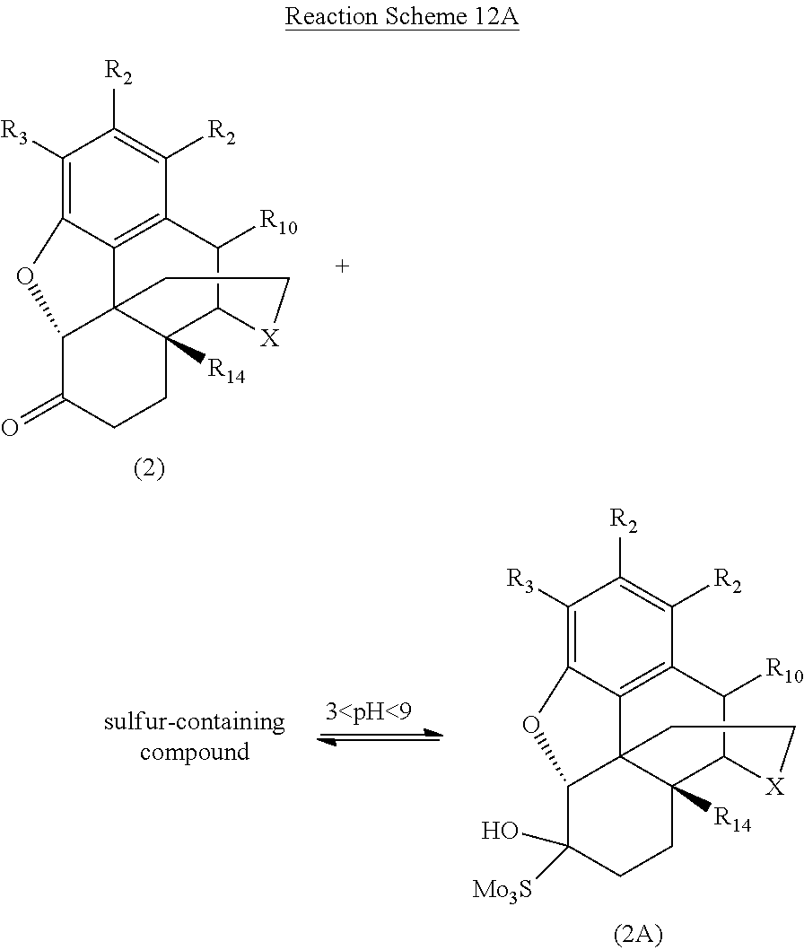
C1([R3])=C2C3=C(C([R2])=C1[R2])C([R10])C1C4([R14])C3(C(C(=O)CC4)O2)CC[X]1.C1([R3])=C2C3=C(C([R2])=C1[R2])C([R10])C1C4([R14])C3(C(C([Mo3S])(O)CC4)O2)CC[X]1
